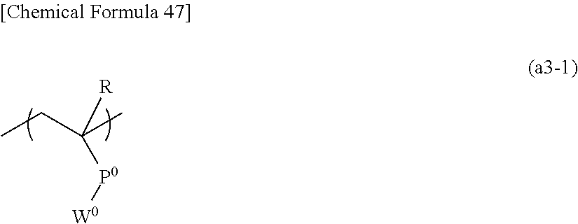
[R]C([P0][W0])(CC)C
